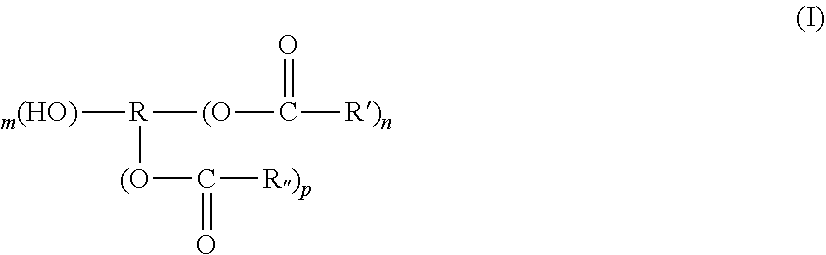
[R]([m(HO)])([(O]C(=O)[R)n])[(O]C(=O)[R)p]
